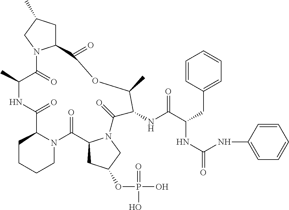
C1CCCN2C1C(=O)NC(C)C(=O)N1C(CC(C)C1)C(=O)OC(C)C(NC(C(CC1=CC=CC=C1)NC(=O)NC1=CC=CC=C1)=O)C(=O)N1C(C2=O)CC(OP(O)(=O)O)C1
